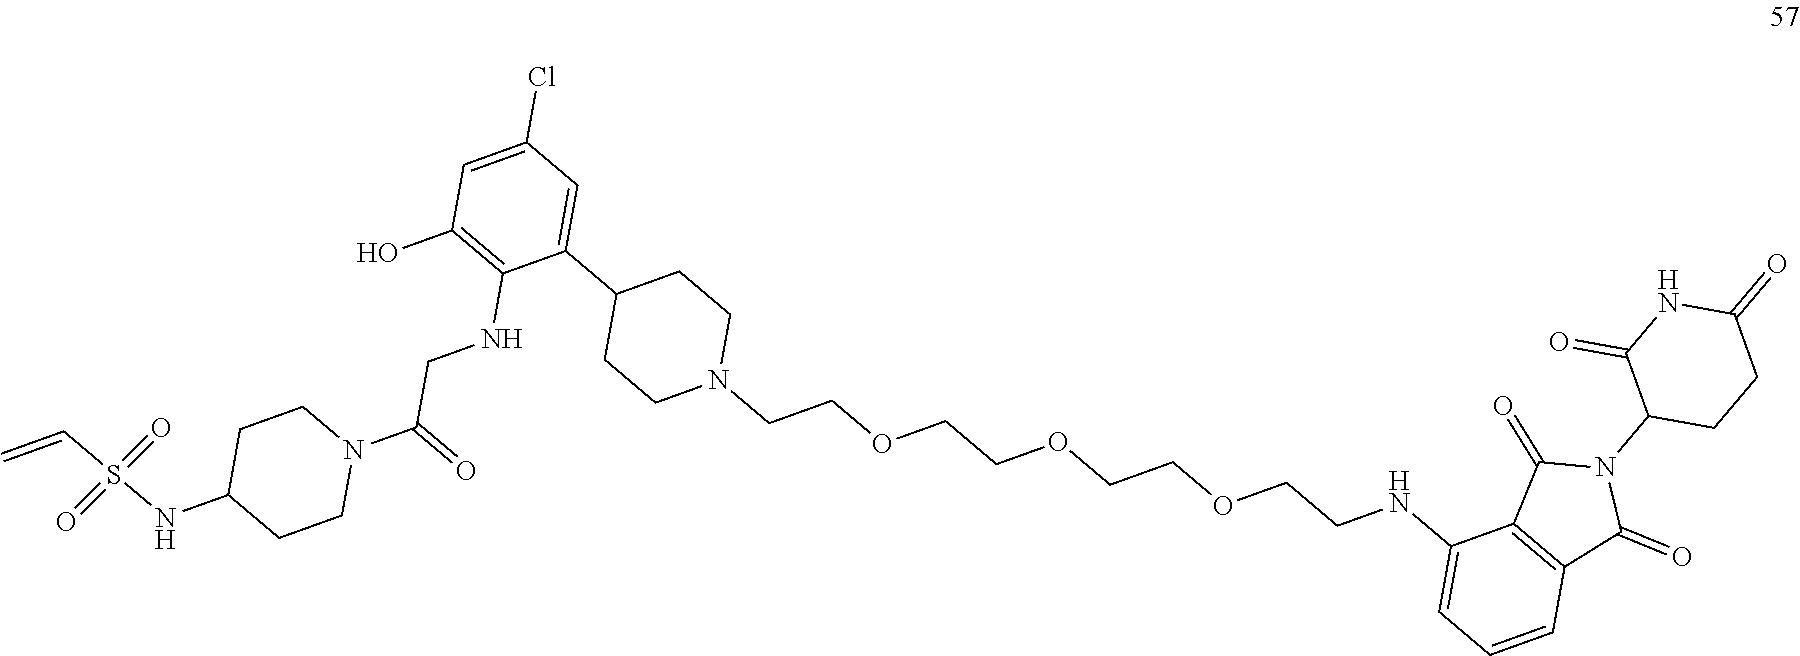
C(OCCOCCN1CCC(C2=CC(Cl)=CC(O)=C2NCC(N2CCC(NS(C=C)(=O)=O)CC2)=O)CC1)COCCNC1=CC=CC2=C1C(=O)N(C1CCC(=O)NC1=O)C2=O
